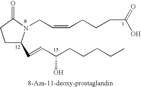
C1C(C=CC(CCCCC)O)N(CC=CCCCC(=O)O)C(=O)C1
